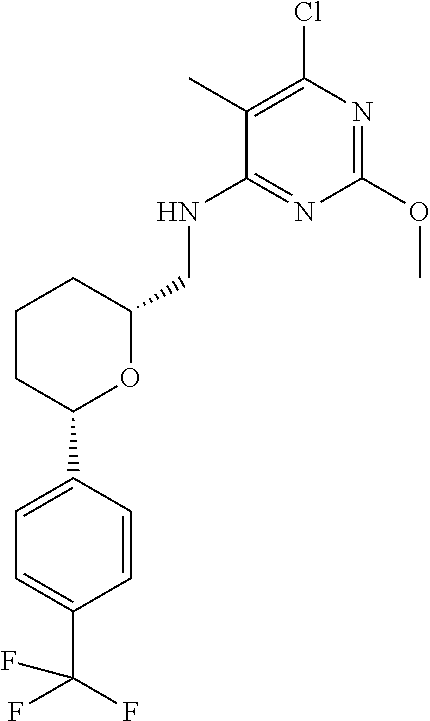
C1=CC(C2OC(CNC3=NC(OC)=NC(Cl)=C3C)CCC2)=CC=C1C(F)(F)F
